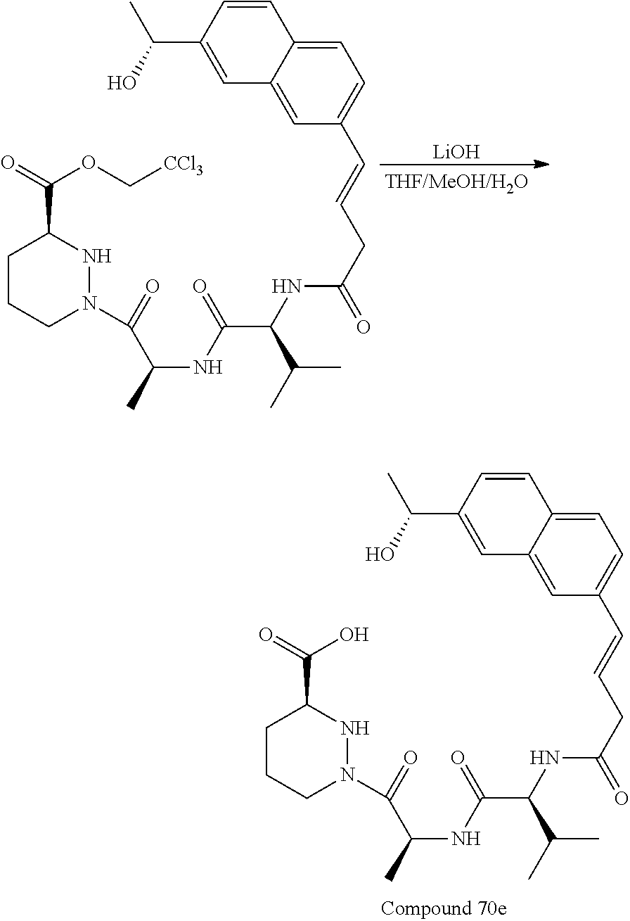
C1CCN(C(=O)C(NC(=O)C(NC(CC=CC2=CC=C3C(=C2)C=C(C(O)C)C=C3)=O)C(C)C)C)NC1C(OC[CCl3])=O.[LiOH].C1CCN(C(=O)C(NC(=O)C(NC(CC=CC2=CC=C3C(=C2)C=C(C(O)C)C=C3)=O)C(C)C)C)NC1C(O)=O
